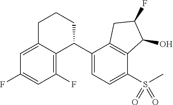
C1=C2C(=C(F)C=C1F)C(C1=CC=C(S(C)(=O)=O)C3=C1CC(F)C3O)CCC2
